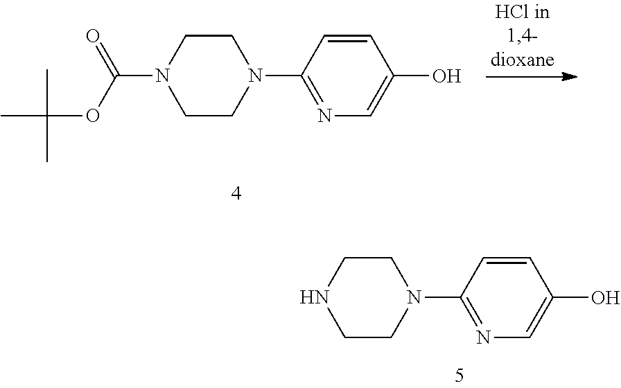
C1CN(C2=NC=C(O)C=C2)CCN1.C1CN(C2=NC=C(O)C=C2)CCN1C(OC(C)(C)C)=O
